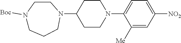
C1(N2CCC(N3CCCN([Boc])CC3)CC2)=CC=C([NO2])C=C1[Me]
